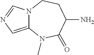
N12C(=CN=C1)N(C)C(=O)C(N)CC2
